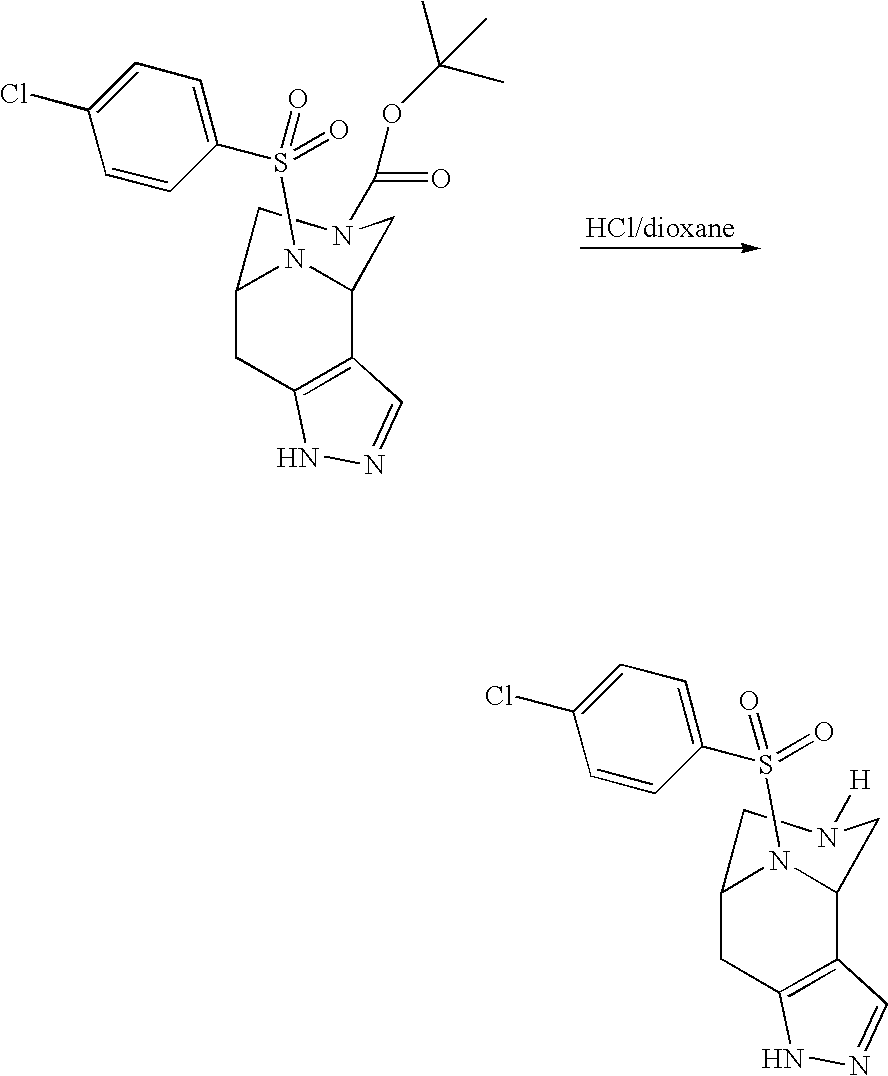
C12CC3=C(C(N1S(C1=CC=C(Cl)C=C1)(=O)=O)CN(C(OC(C)(C)C)=O)C2)C=NN3.C12CC3=C(C(N1S(C1=CC=C(Cl)C=C1)(=O)=O)CN([H])C2)C=NN3
